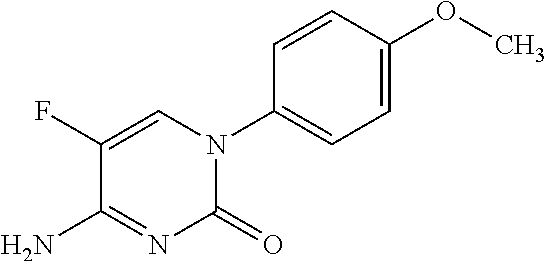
C1=C(OC)C=CC(N2C(=O)N=C(N)C(F)=C2)=C1
